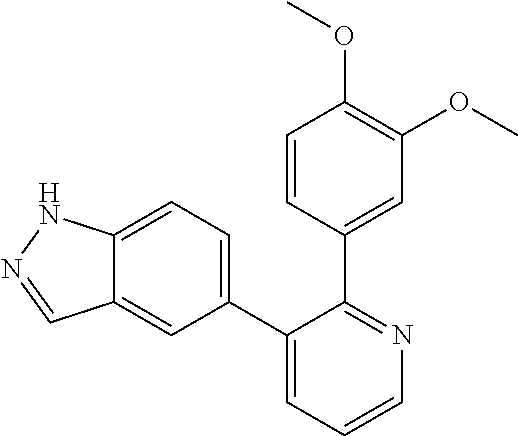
C12=CC=C(C3=CC=CN=C3C3=CC(OC)=C(OC)C=C3)C=C1C=NN2
